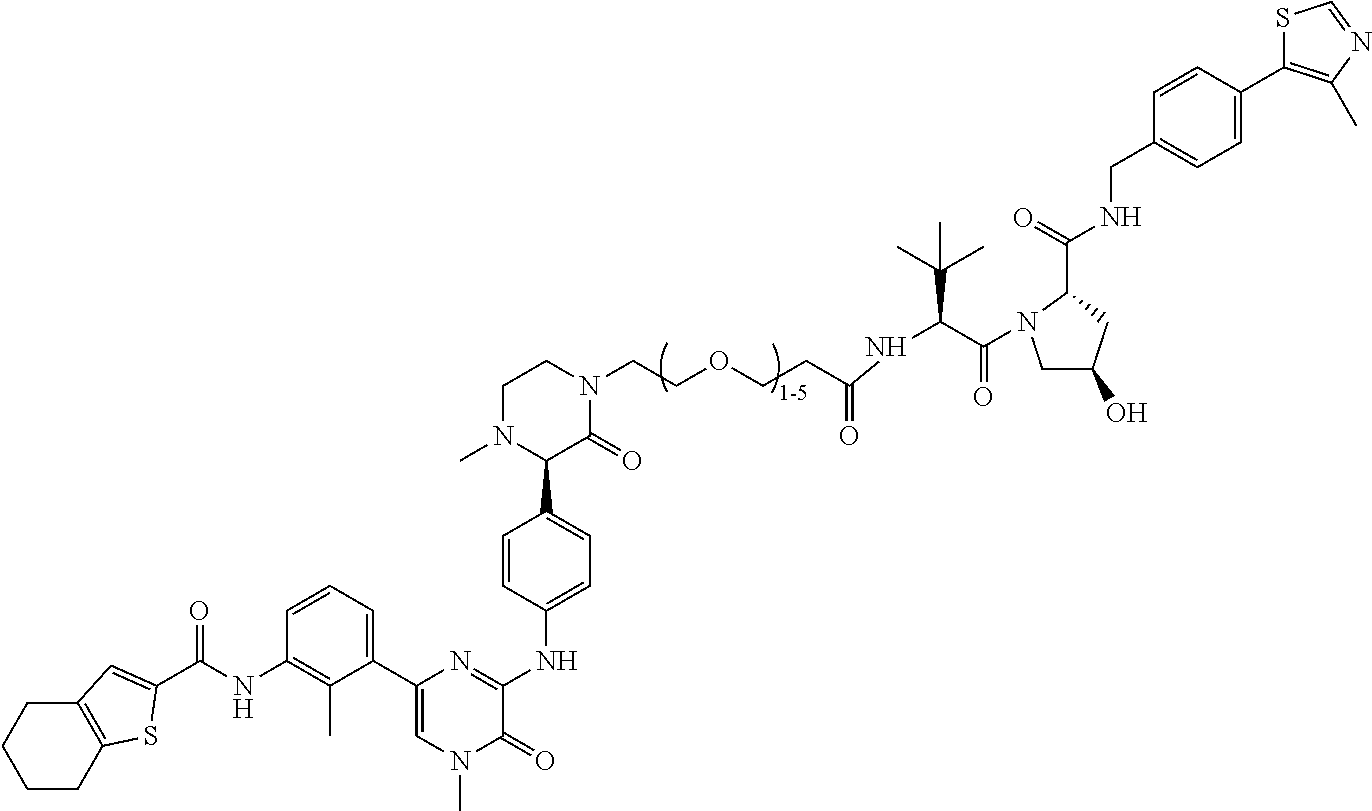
N1(C)C(C2=CC=C(NC3=NC(C4=CC=CC(NC(=O)C5=CC6=C(CCCC6)S5)=C4C)=CN(C)C3=O)C=C2)C(=O)N(CCOCCC(=O)NC(C(=O)N2CC(O)CC2C(NCC2=CC=C(C3=C(C)N=CS3)C=C2)=O)C(C)(C)C)CC1
